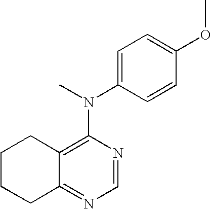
C1CCC2=NC=NC(N(C)C3=CC=C(OC)C=C3)=C2C1
